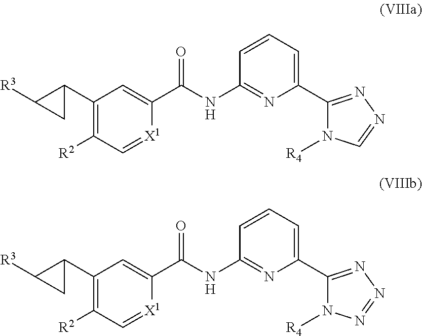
C1(C2CC2[R3])=C([R2])C=[X1]C(C(NC2=NC(C3=NN=CN3[R4])=CC=C2)=O)=C1.C1(C2CC2[R3])=C([R2])C=[X1]C(C(NC2=NC(C3=NN=NN3[R4])=CC=C2)=O)=C1
